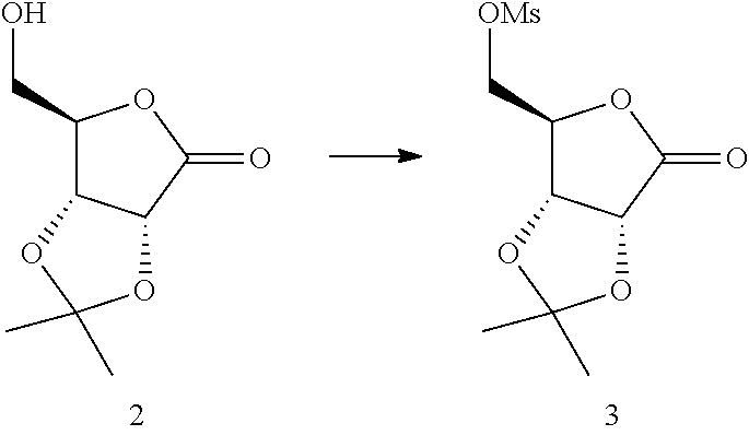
C1(C[OMs])C2C(C(=O)O1)OC(C)(C)O2.C1(CO)C2C(C(=O)O1)OC(C)(C)O2
